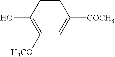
C1([H3CO])=C(O)C=CC([COCH3])=C1
